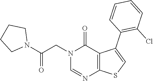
N1(CC(N2CCCC2)=O)C=NC2=C(C1=O)C(C1=C(Cl)C=CC=C1)=CS2
